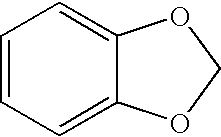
C1=CC=C2C(=C1)OCO2
